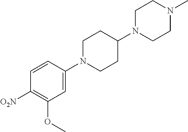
C1=C(N2CCC(N3CCN(C)CC3)CC2)C=CC([O2N])=C1OC
